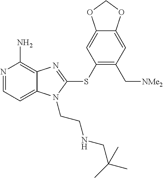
N1=CC=C2C(=C1N)N=C(SC1=C(C[NMe2])C=C3C(=C1)OCO3)N2CCNCC(C)(C)C
